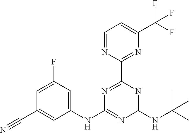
C1(NC2=NC(NC(C)(C)C)=NC(C3=NC(C(F)(F)F)=CC=N3)=N2)=CC(F)=CC(C#N)=C1
